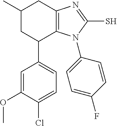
C1(C2=CC=C(Cl)C(OC)=C2)C2=C(N=C(S)N2C2=CC=C(F)C=C2)CC(C)C1
